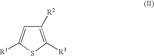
C1=C([R1])SC([R3])=C1[R2]
